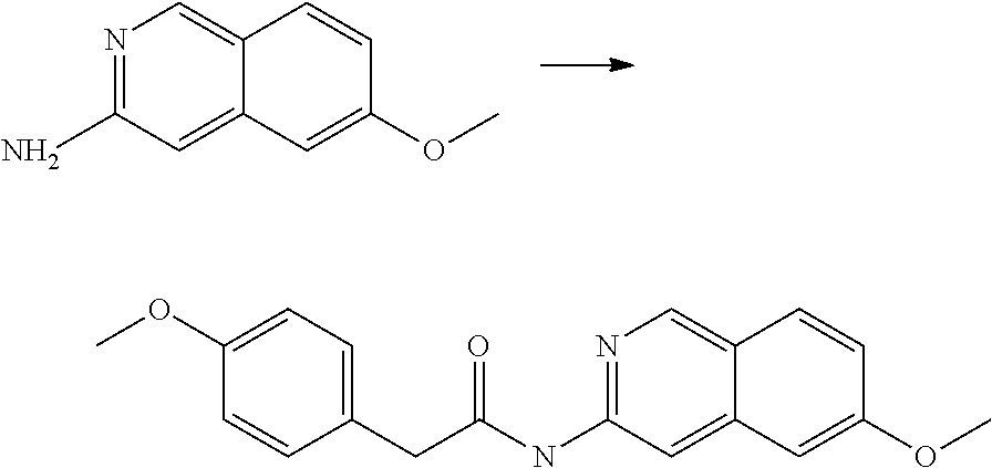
N1=C(N)C=C2C(=C1)C=CC(OC)=C2.N1=C(NC(CC2=CC=C(OC)C=C2)=O)C=C2C(=C1)C=CC(OC)=C2
